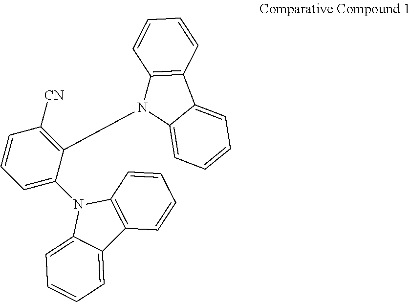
C1([CN])=C(N2C3=C(C4=CC=CC=C24)C=CC=C3)C(N2C3=CC=CC=C3C3=C2C=CC=C3)=CC=C1
